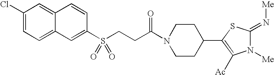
C1(Cl)=CC=C2C(=C1)C=CC(S(CCC(N1CCC(C3=C([Ac])N([Me])C(=N[Me])S3)CC1)=O)(=O)=O)=C2
